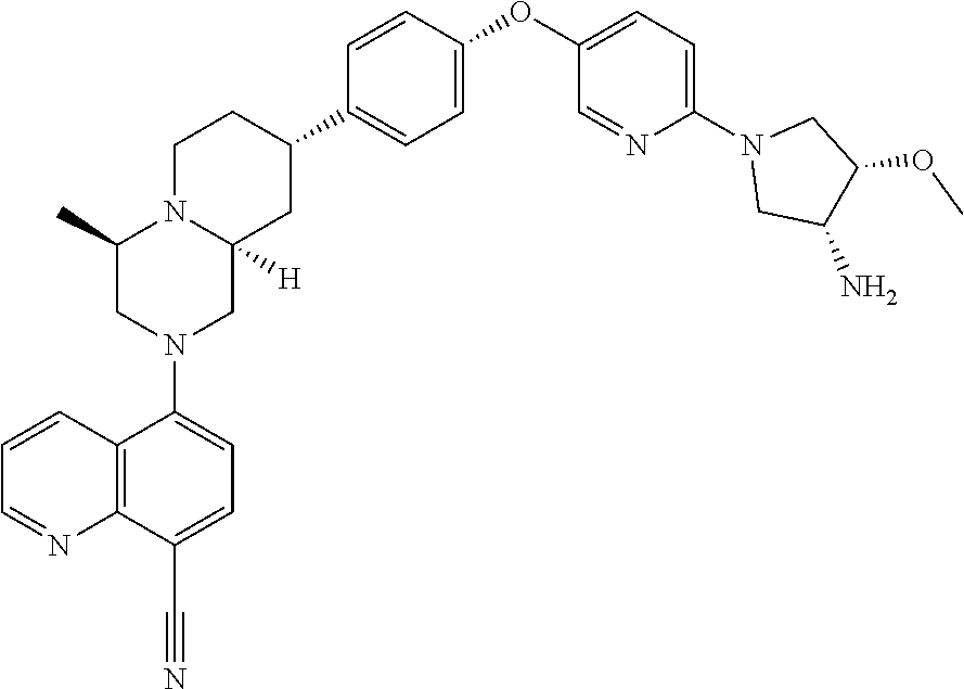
C1=CC2=C(N=C1)C(C#N)=CC=C2N1CC2([H])N(C(C)C1)CCC(C1=CC=C(OC3=CC=C(N4CC(N)C(OC)C4)N=C3)C=C1)C2
